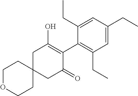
C1OCCC2(C1)CC(=O)C(C1=C(CC)C=C(CC)C=C1CC)=C(O)C2
